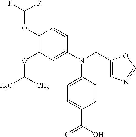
C1(OC(F)F)=C(OC(C)C)C=C(N(CC2=CN=CO2)C2=CC=C(C(O)=O)C=C2)C=C1
